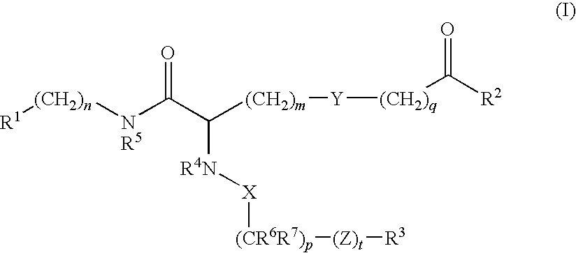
[(CH2)n]([NR5]C(C([(CH2)m][Y][(CH2)q]C([R2])=O)[R4N][X][(CR6R7)p][(Z)t][R3])=O)[R1]
